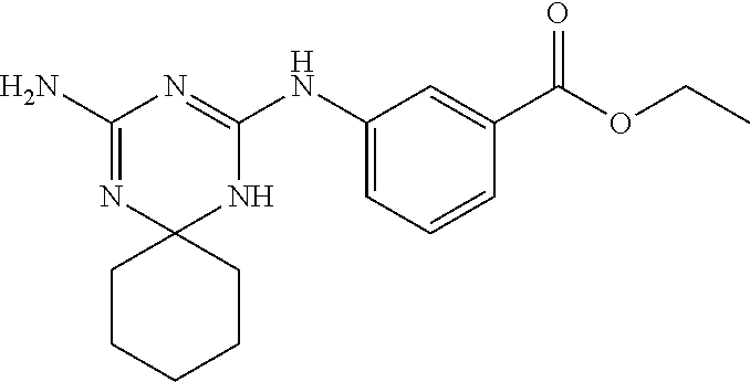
C1(N)=NC2(NC(NC3=CC=CC(C(OCC)=O)=C3)=N1)CCCCC2
